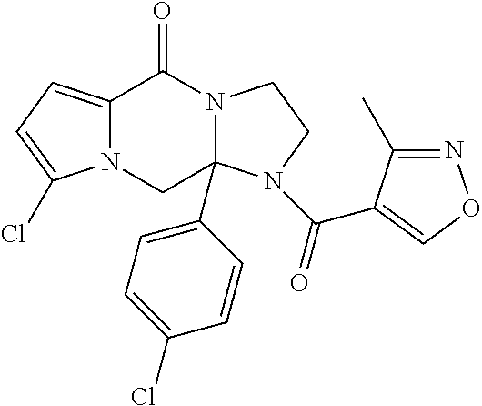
C12=CC=C(Cl)N1CC1(C3=CC=C(Cl)C=C3)N(C2=O)CCN1C(=O)C1=CON=C1C
